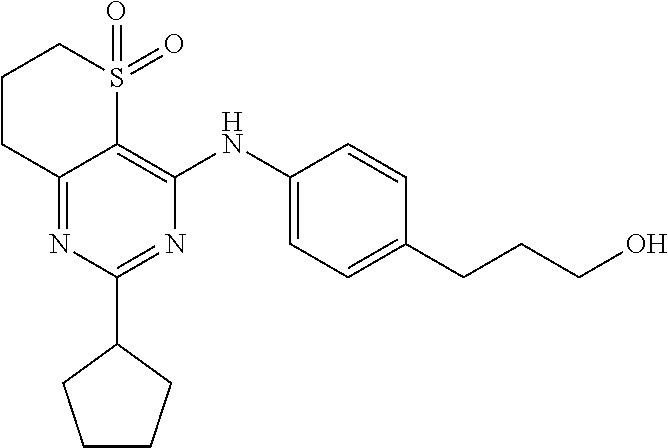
N1=C(C2CCCC2)N=C2C(=C1NC1=CC=C(CCCO)C=C1)S(=O)(=O)CCC2
